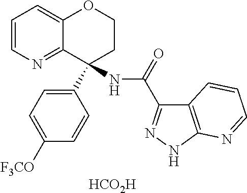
[HCO2H].C1=CN=C2C(=C1)OCCC2(C1=CC=C([F3CO])C=C1)NC(=O)C1=NNC2=C1C=CC=N2
